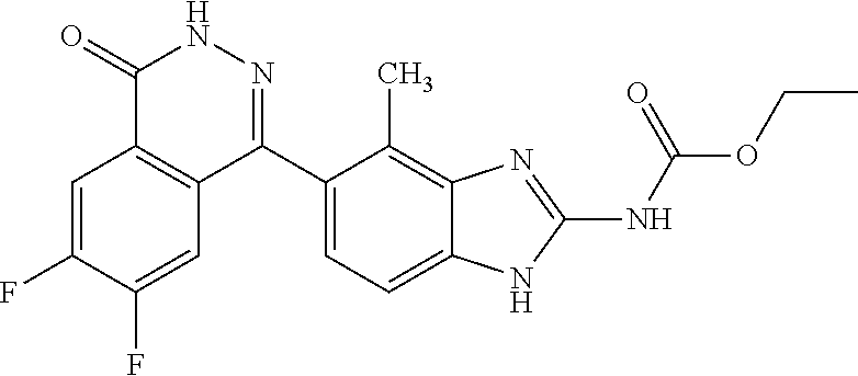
O(C(=O)NC1=NC2=C(C)C(C3=NNC(=O)C4=C3C=C(F)C(F)=C4)=CC=C2N1)CC
